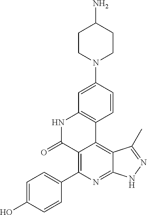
C1=C(O)C=CC(C2=C3C(=C4C(=N2)NN=C4C)C2=C(NC3=O)C=C(N3CCC(N)CC3)C=C2)=C1
